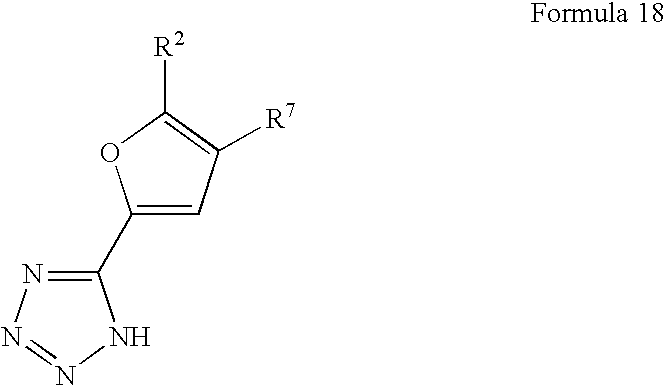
C1(C2=NN=NN2)=CC([R7])=C([R2])O1
